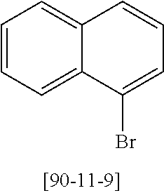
C1=CC=C2C(=C1)C=CC=C2Br
